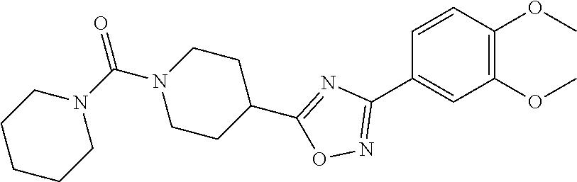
C1=CC(OC)=C(OC)C=C1C1=NOC(C2CCN(C(=O)N3CCCCC3)CC2)=N1
